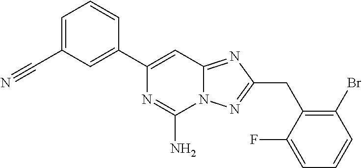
C1=C(C#N)C=C(C2=CC3=NC(CC4=C(Br)C=CC=C4F)=NN3C(N)=N2)C=C1
